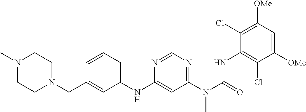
C1=CC=C(NC2=CC(N(C(=O)NC3=C(Cl)C([OMe])=CC([OMe])=C3Cl)C)=NC=N2)C=C1CN1CCN(C)CC1
